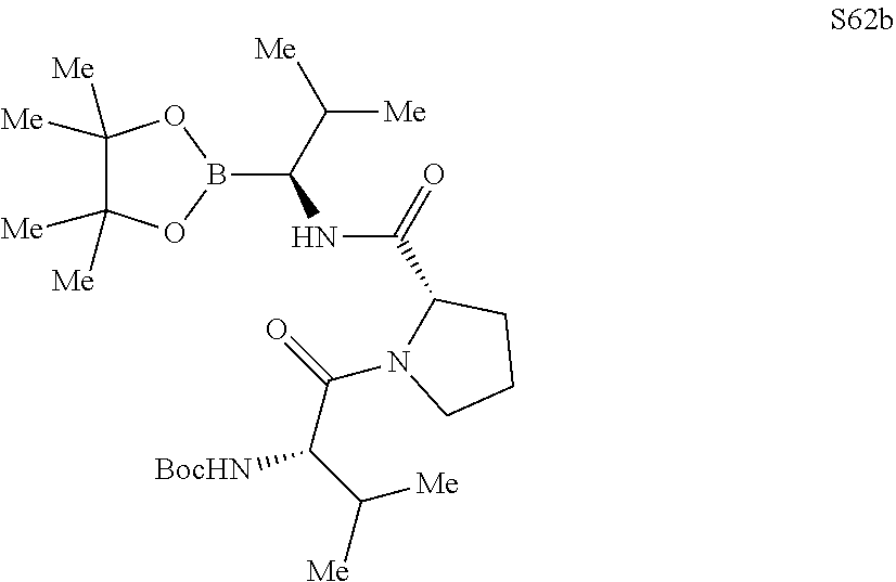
C1([Me])([Me])C([Me])([Me])OB(C(C([Me])[Me])NC(C2N(C(=O)C([BocHN])C([Me])[Me])CCC2)=O)O1
